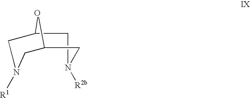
C12CN([R1])CC(O1)CN([R2b])C2
